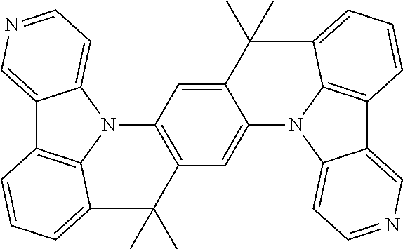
C12=CN=CC=C1N1C3=C2C=CC=C3C(C)(C)C2=C1C=C1C(=C2)N2C3=CC=NC=C3C3=C2C(=CC=C3)C1(C)C
